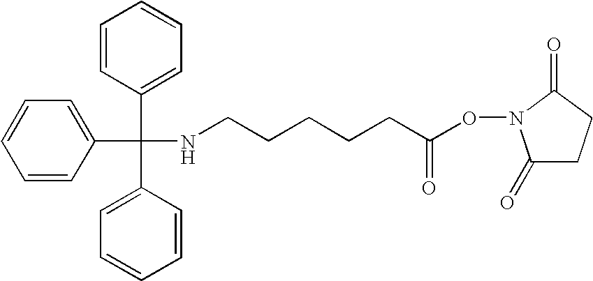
C1=CC(C(C2=CC=CC=C2)(C2=CC=CC=C2)NCCCCCC(ON2C(=O)CCC2=O)=O)=CC=C1
